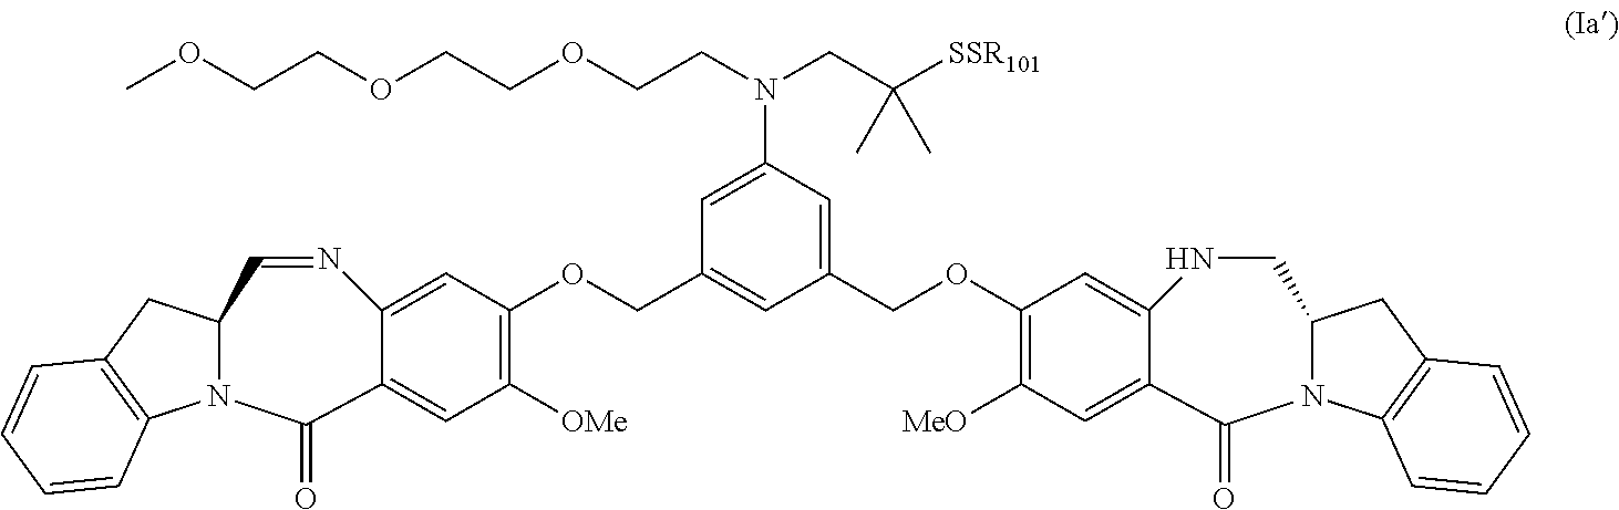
C12=CC(OCC3=CC(COC4=C([MeO])C=C5C(=C4)NCC4N(C5=O)C5=C(C4)C=CC=C5)=CC(N(CCOCCOCCOC)CC([SSR101])(C)C)=C3)=C([OMe])C=C1C(=O)N1C(C=N2)CC2=C1C=CC=C2
